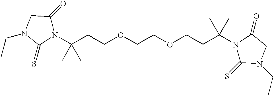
C(COCCOCCC(N1C(=S)N(CC)CC1=O)(C)C)C(N1C(=O)CN(CC)C1=S)(C)C
